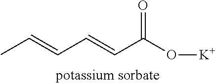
CC=CC=CC(O[K])=O
